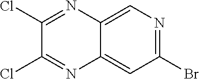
C1(Br)=NC=C2C(=C1)N=C(Cl)C(Cl)=N2
